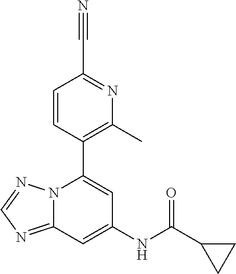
C1=CC(C2=CC(NC(C3CC3)=O)=CC3=NC=NN23)=C(C)N=C1C#N
